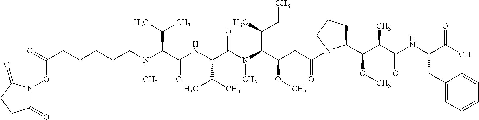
CN(CCCCCC(=O)ON1C(=O)CCC1=O)C(C(NC(C(N(C(C(CC(=O)N1C(C(OC)C(C)C(=O)NC(CC2=CC=CC=C2)C(O)=O)CCC1)OC)C(C)CC)C)=O)C(C)C)=O)C(C)C
